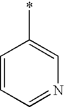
*C1=CN=CC=C1
